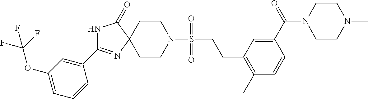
C1CN(S(CCC2=C(C)C=CC(C(=O)N3CCN(C)CC3)=C2)(=O)=O)CCC12N=C(C1=CC(OC(F)(F)F)=CC=C1)NC2=O
